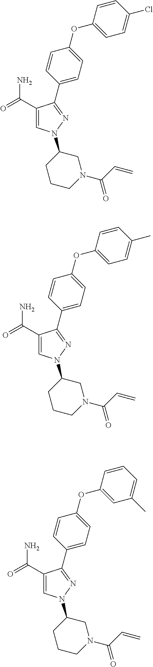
C1=CC(OC2=CC=C(Cl)C=C2)=CC=C1C1=NN(C2CCCN(C(=O)C=C)C2)C=C1C(=O)N.C1=CC(OC2=CC=C(C)C=C2)=CC=C1C1=NN(C2CCCN(C(=O)C=C)C2)C=C1C(=O)N.C1=CC(OC2=CC(C)=CC=C2)=CC=C1C1=NN(C2CCCN(C(=O)C=C)C2)C=C1C(=O)N
